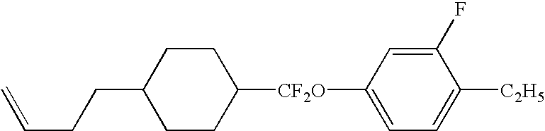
C1CC(CCC=C)CCC1[CF2O]C1=CC=C([C2H5])C(F)=C1
